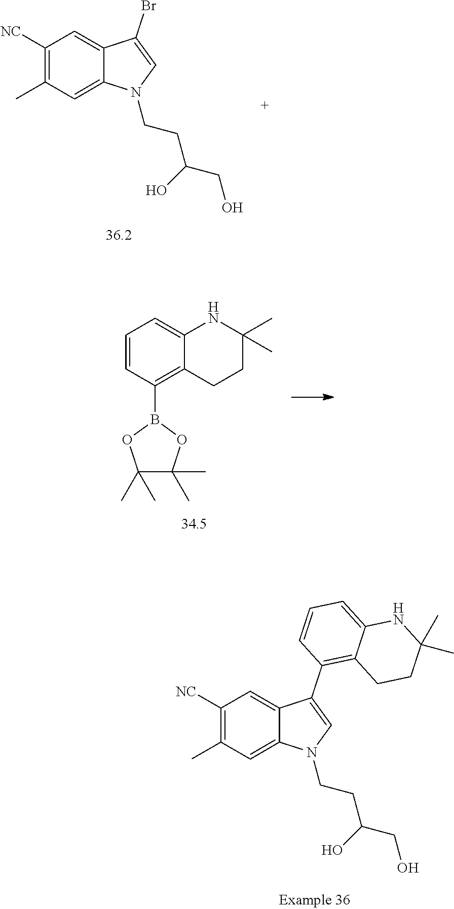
C1([NC])=C(C)C=C2C(=C1)C(Br)=CN2CCC(CO)O.C1=CC(B2OC(C)(C)C(C)(C)O2)=C2C(=C1)NC(C)(C)CC2.C1([NC])=C(C)C=C2C(=C1)C(C1=C3C(=CC=C1)NC(C)(C)CC3)=CN2CCC(CO)O
